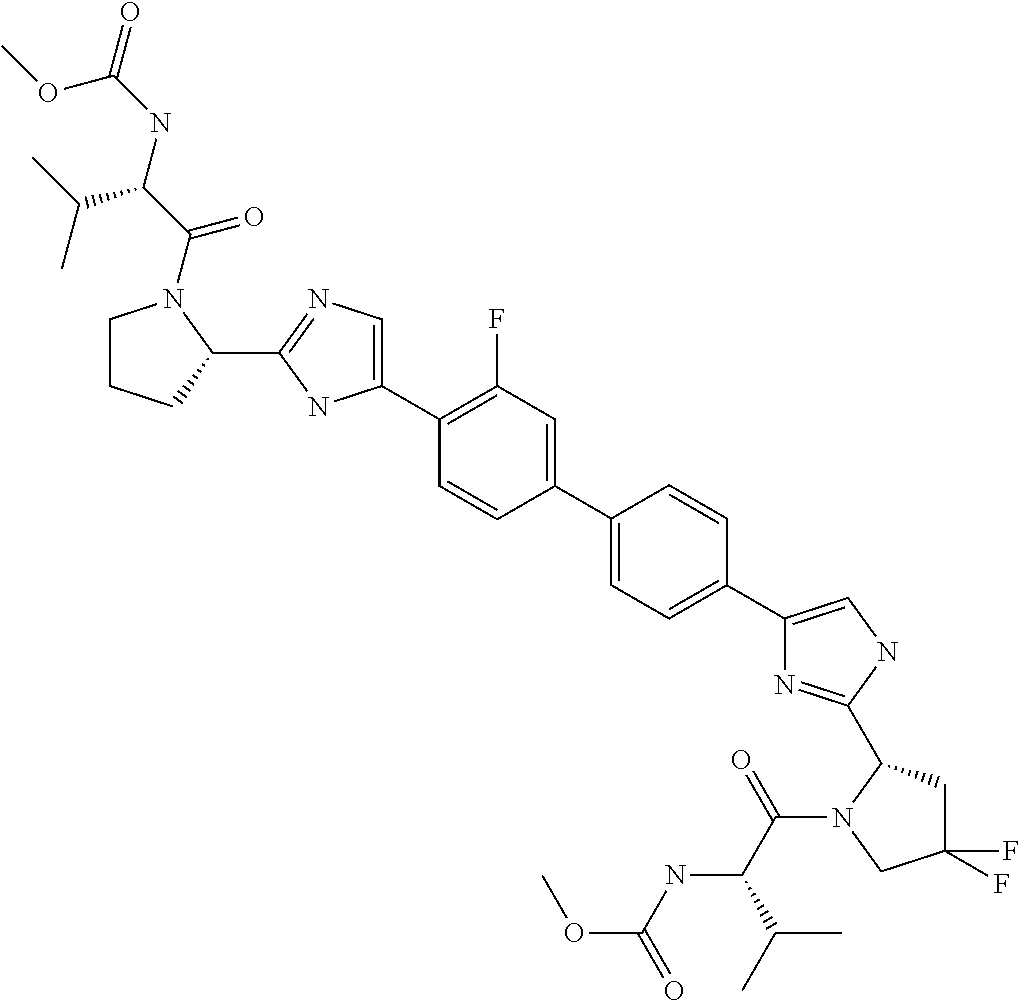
C1=C(C2=CC=C(C3=CNC(C4CC(F)(F)CN4C(=O)C(NC(OC)=O)C(C)C)=N3)C=C2)C=CC(C2=CN=C(C3N(C(=O)C(NC(=O)OC)C(C)C)CCC3)N2)=C1F
